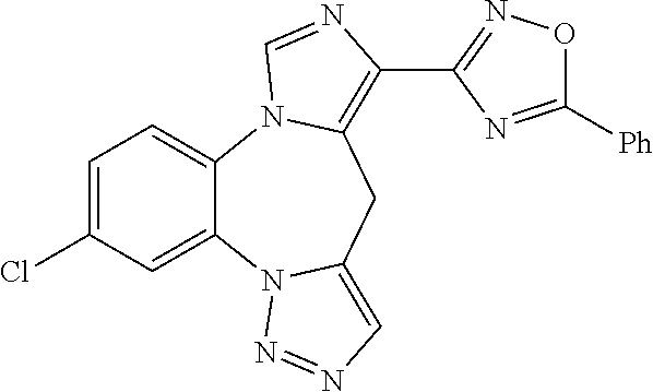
C1=C(Cl)C=C2C(=C1)N1C(=C(C3=NOC([Ph])=N3)N=C1)CC1=CN=NN21
